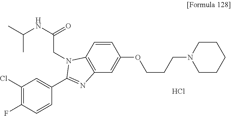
C1(Cl)=C(F)C=CC(C2=NC3=C(C=CC(OCCCN4CCCCC4)=C3)N2CC(NC(C)C)=O)=C1.Cl
